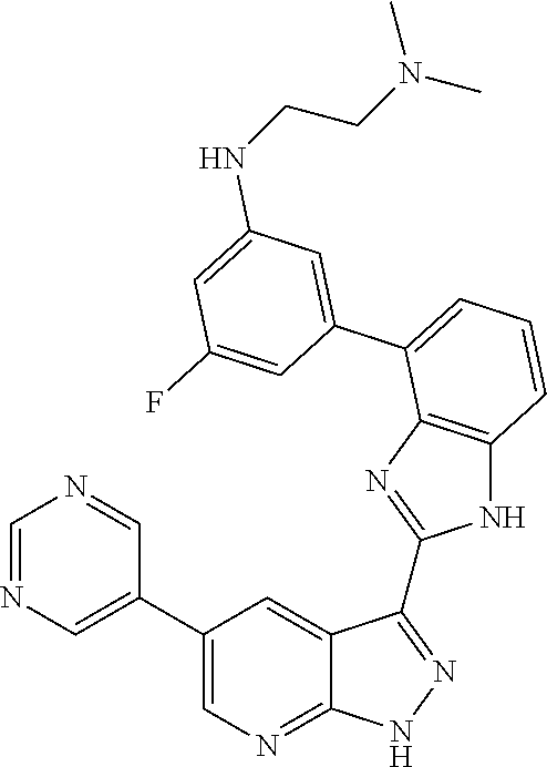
C1=C(C2=CC=CC3=C2N=C(C2=NNC4=NC=C(C5=CN=CN=C5)C=C42)N3)C=C(F)C=C1NCCN(C)C
